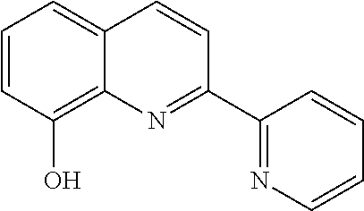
C1=CC(O)=C2C(=C1)C=CC(C1=NC=CC=C1)=N2
